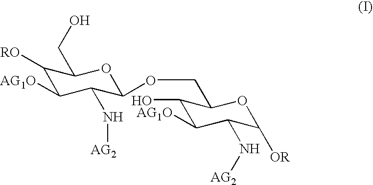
C1([RO])C([AG1O])C(N[AG2])C(OCC2C(O)C([AG1O])C(N[AG2])C([OR])O2)OC1CO
